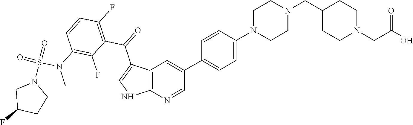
C12=C(N=CC(C3=CC=C(N4CCN(CC5CCN(CC(O)=O)CC5)CC4)C=C3)=C1)NC=C2C(C1=C(F)C=CC(N(S(N2CC(F)CC2)(=O)=O)C)=C1F)=O
